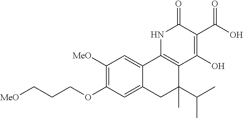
C1([MeO])=C(OCCC[MeO])C=C2C(=C1)C1=C(C(C(C)C)(C)C2)C(O)=C(C(O)=O)C(=O)N1
